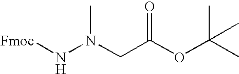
[Fmoc]NN(CC(OC(C)(C)C)=O)C
